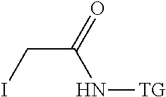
ICC(=O)N[TG]
